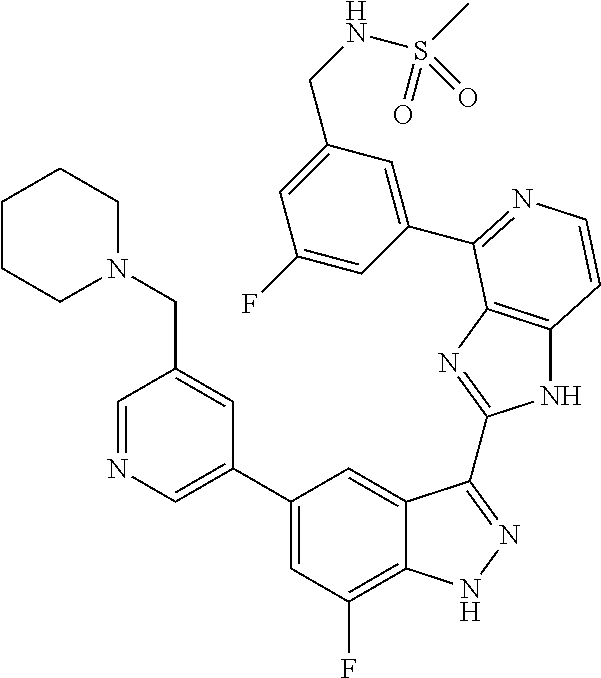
C1=C(C2=CC(F)=C3C(=C2)C(C2=NC4=C(N2)C=CN=C4C2=CC(CNS(C)(=O)=O)=CC(F)=C2)=NN3)C=C(CN2CCCCC2)C=N1
